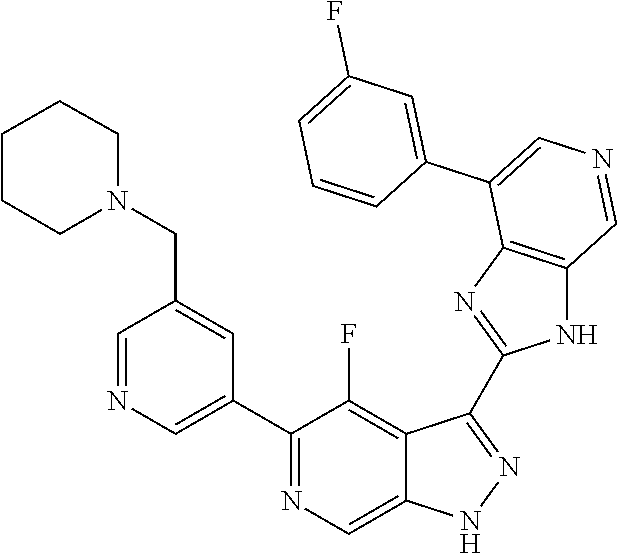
C1(C2=CN=CC(CN3CCCCC3)=C2)=NC=C2C(=C1F)C(C1=NC3=C(N1)C=NC=C3C1=CC(F)=CC=C1)=NN2
